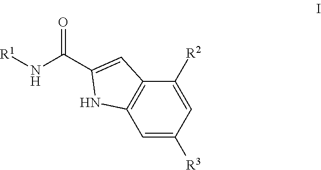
[R1]NC(=O)C1=CC2=C(C=C([R3])C=C2[R2])N1
